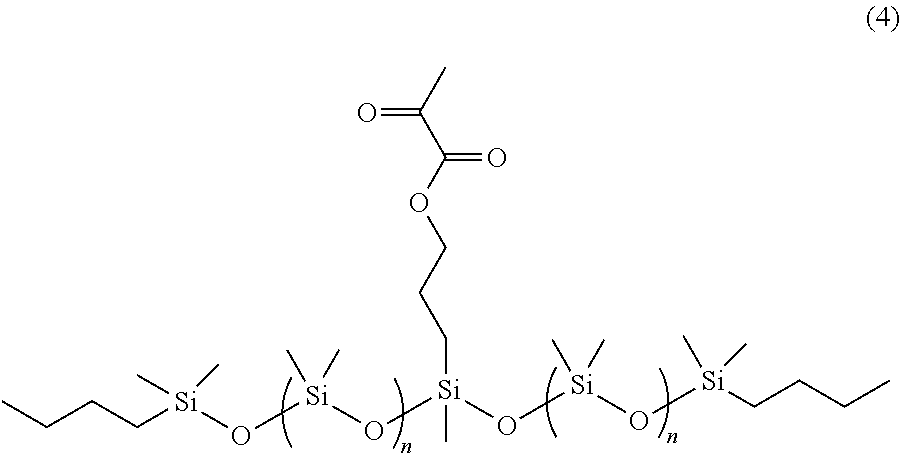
CCCC[Si](C)(C)O[Si](O(C)[Si](C)(CCCOC(C(C)=O)=O)O(C)[Si](O[Si](CCCC)(C)C)(C)C)(C)C
